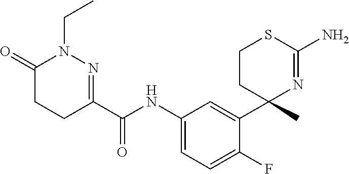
C1(C(NC2=CC=C(F)C(C3(C)N=C(N)SCC3)=C2)=O)=NN(CC)C(=O)CC1
